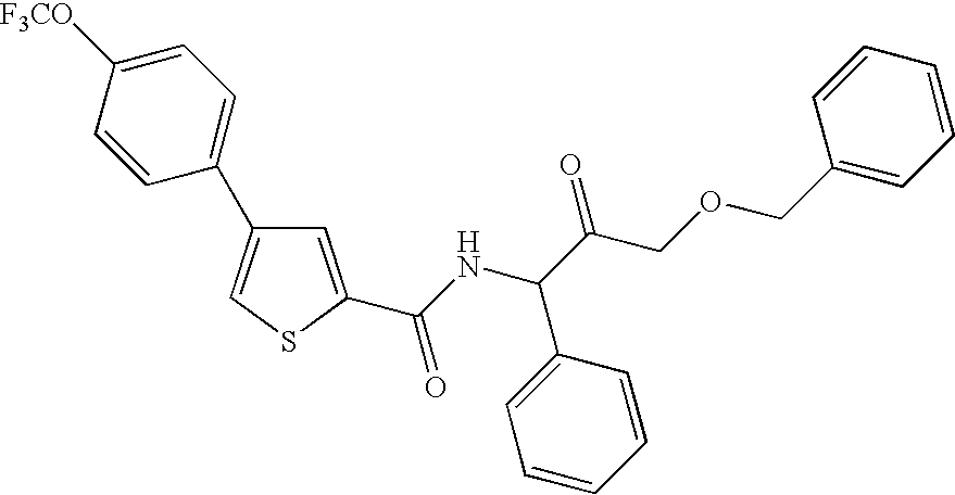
C1=C(C(NC(C(COCC2=CC=CC=C2)=O)C2=CC=CC=C2)=O)SC=C1C1=CC=C([F3CO])C=C1
